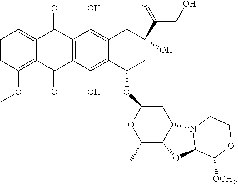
C1(OC2CC(O)(C(=O)CO)CC3=C(O)C4=C(C(O)=C32)C(=O)C2=C(OC)C=CC=C2C4=O)OC(C)C2C(C1)N1C(O2)C([OCH3])OCC1
